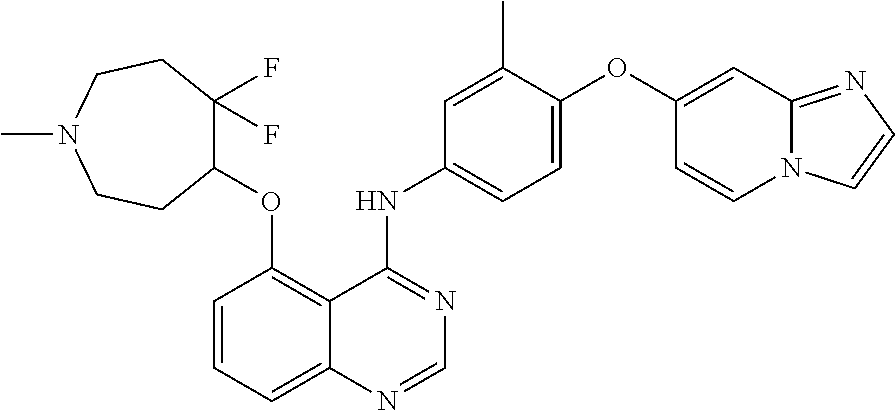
C1(OC2=C3C(=CC=C2)N=CN=C3NC2=CC=C(OC3=CC4=NC=CN4C=C3)C(C)=C2)C(F)(F)CCN(C)CC1
